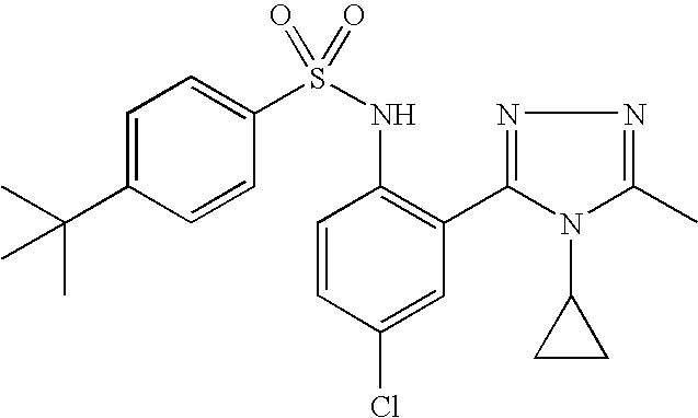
C1=C(C(C)(C)C)C=CC(S(NC2=C(C3=NN=C(C)N3C3CC3)C=C(Cl)C=C2)(=O)=O)=C1
